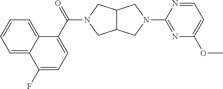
C12C(CN(C3=NC(OC)=CC=N3)C1)CN(C(C1=CC=C(F)C3=CC=CC=C13)=O)C2
